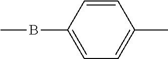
C1=CC(BC)=CC=C1C
